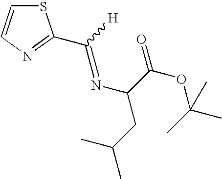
S1C=CN=C1C([H])=NC(C(OC(C)(C)C)=O)CC(C)C
